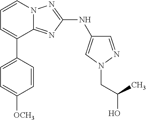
C(N1N=CC(NC2=NN3C(=N2)C(C2=CC=C([OCH3])C=C2)=CC=C3)=C1)C(O)C
